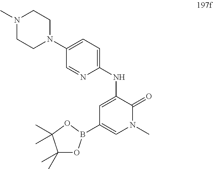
C1(B2OC(C)(C)C(C)(C)O2)=CN(C)C(=O)C(NC2=CC=C(N3CCN(C)CC3)C=N2)=C1
